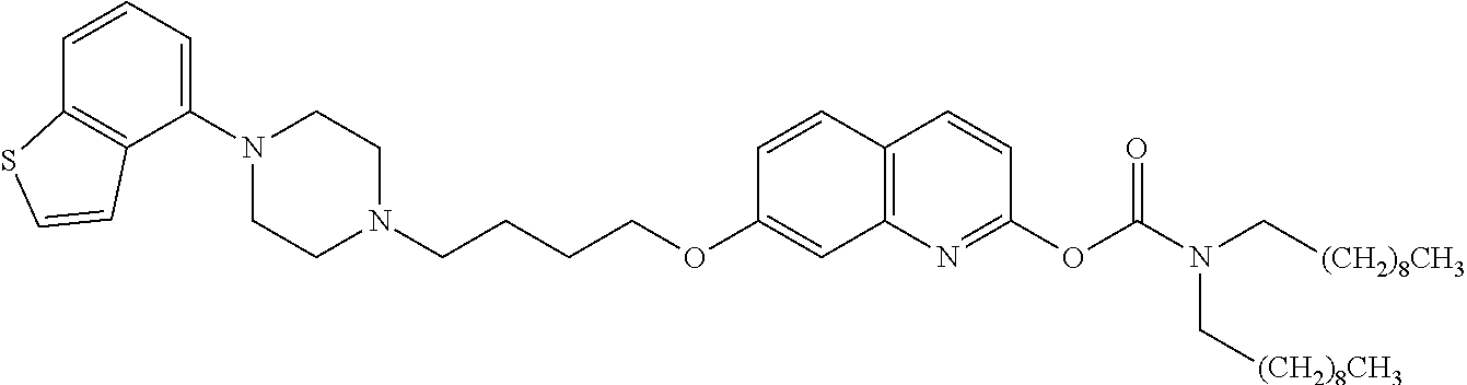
C1(N2CCN(CCCCOC3=CC4=C(C=C3)C=CC(OC(N(C[(CH2)8CH3])C[(CH2)8CH3])=O)=N4)CC2)=CC=CC2=C1C=CS2
